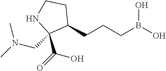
C(CCB(O)O)C1CCNC1(C(O)=O)CN(C)C
